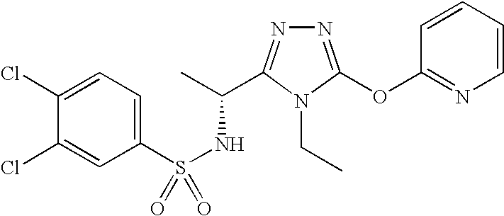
N1=C(OC2=NC=CC=C2)N(CC)C(C(C)NS(=O)(C2=CC=C(Cl)C(Cl)=C2)=O)=N1
